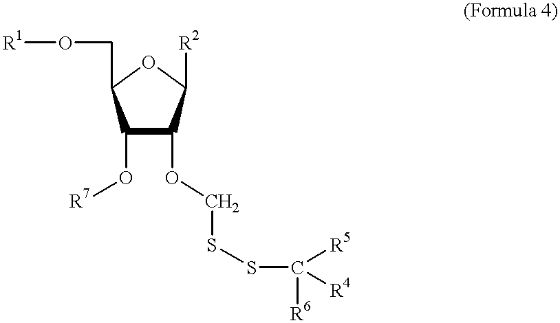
C1(O[R7])C(OCSSC([R6])([R5])[R4])C([R2])OC1CO[R1]
